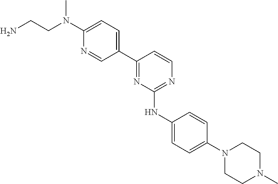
C1(C2=NC(NC3=CC=C(N4CCN(C)CC4)C=C3)=NC=C2)=CC=C(N(CCN)C)N=C1
